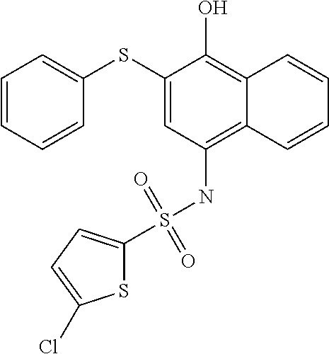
C1(SC2=CC=CC=C2)=CC(NS(=O)(=O)C2=CC=C(Cl)S2)=C2C(=C1O)C=CC=C2
